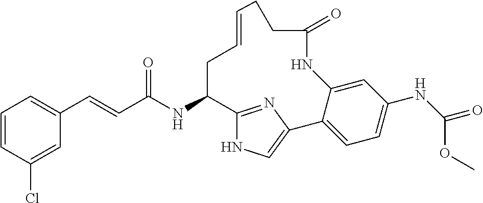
C(C(NC1C2=NC(=CN2)C2=CC=C(NC(=O)OC)C=C2NC(=O)CCC=CC1)=O)=CC1=CC=CC(Cl)=C1
